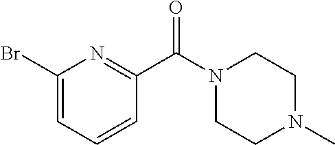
C1(Br)=CC=CC(C(N2CCN(C)CC2)=O)=N1
